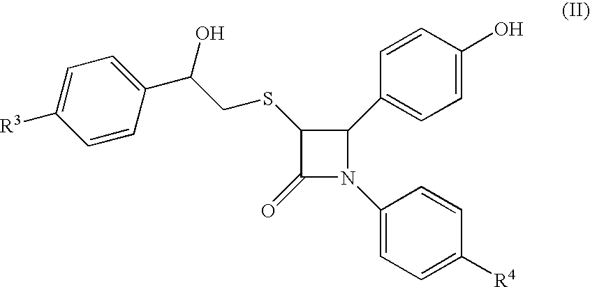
C1(SCC(C2=CC=C([R3])C=C2)O)C(=O)N(C2=CC=C([R4])C=C2)C1C1=CC=C(O)C=C1
